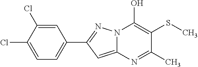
C12=CC(C3=CC=C(Cl)C(Cl)=C3)=NN1C(O)=C(SC)C(C)=N2
